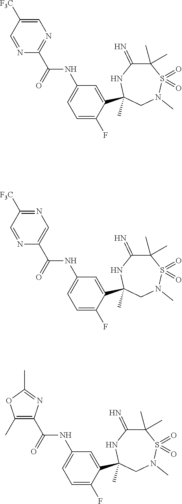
C1(C)=C(C(=O)NC2=CC=C(F)C(C3(C)NC(=N)C(C)(C)S(=O)(=O)N(C)C3)=C2)N=C(C)O1.C1(C(=O)NC2=CC=C(F)C(C3(C)NC(=N)C(C)(C)S(=O)(=O)N(C)C3)=C2)=NC=C([F3C])C=N1.C1(C(=O)NC2=CC=C(F)C(C3(C)NC(=N)C(C)(C)S(=O)(=O)N(C)C3)=C2)=CN=C([F3C])C=N1
